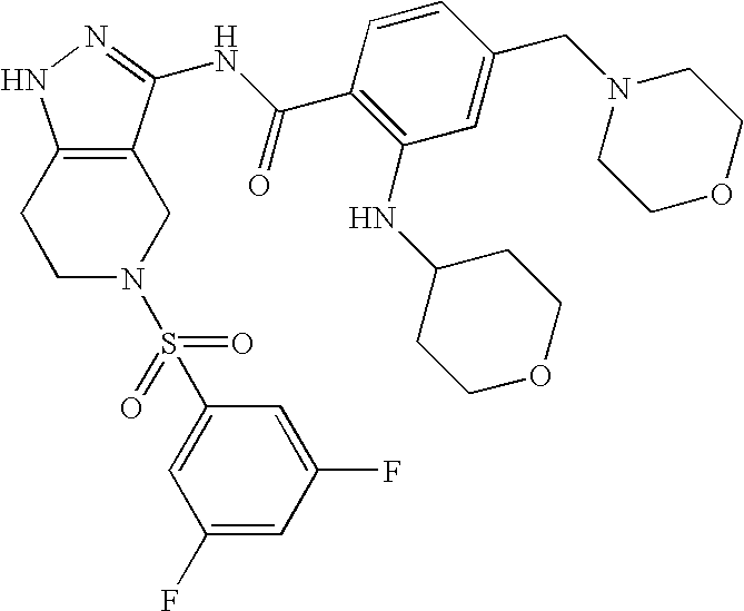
C1C2=C(CCN1S(C1=CC(F)=CC(F)=C1)(=O)=O)NN=C2NC(C1=C(NC2CCOCC2)C=C(CN2CCOCC2)C=C1)=O
